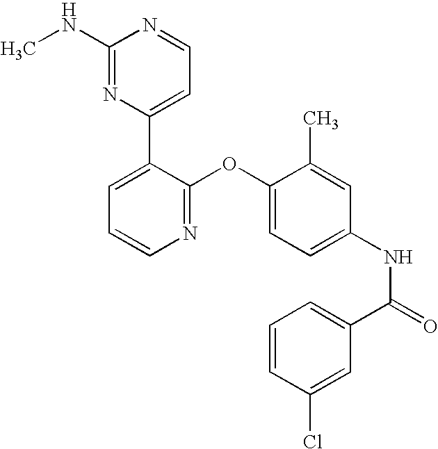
C1(NC)=NC(C2=CC=CN=C2OC2=CC=C(NC(=O)C3=CC=CC(Cl)=C3)C=C2C)=CC=N1
